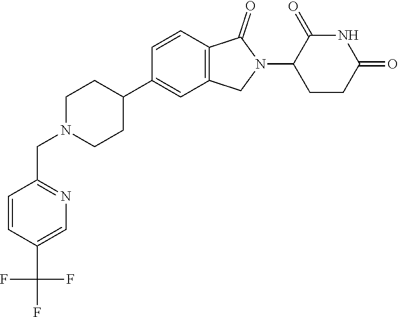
C1N(CC2=NC=C(C(F)(F)F)C=C2)CCC(C2=CC3=C(C=C2)C(=O)N(C2CCC(=O)NC2=O)C3)C1
